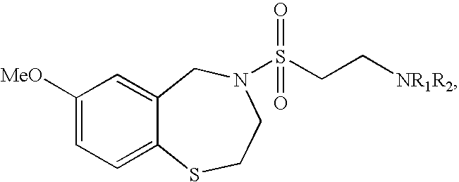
C1([MeO])=CC=C2C(=C1)CN(S(=O)(=O)CC[NR1R2])CCS2
